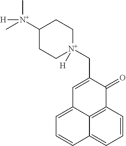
C1=CC2=C3C(=C1)C=CC=C3C=C(C[N+]1([H])CCC([N+](C)(C)[H])CC1)C2=O
